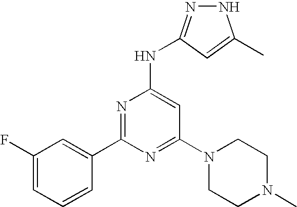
N1N=C(NC2=CC(N3CCN(C)CC3)=NC(C3=CC(F)=CC=C3)=N2)C=C1C
